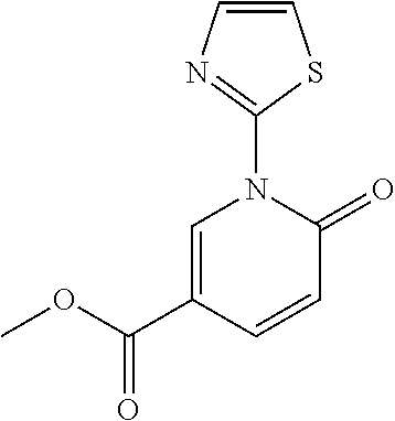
C1=C(C(OC)=O)C=CC(=O)N1C1=NC=CS1
